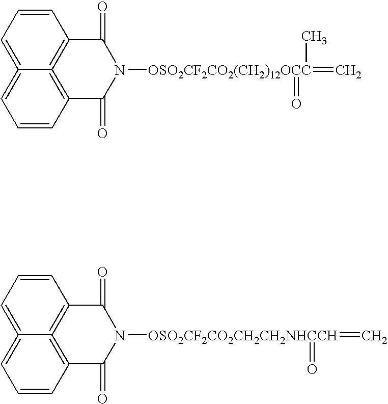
C1=CC=C2=CC=CC3=C2=C1C(=O)N([OSO2CF2CO2(CH2)12OCC](=C)(C)=O)C3=O.C1=CC=C2=CC=CC3=C2=C1C(=O)N([OSO2CF2CO2CH2CH2NHCCH](=C)=O)C3=O
